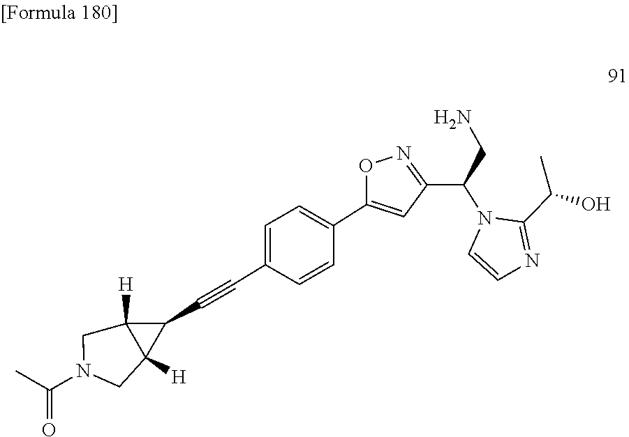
C1(C(C)O)=NC=CN1C(C1=NOC(C2=CC=C(C#CC3C4([H])C3([H])CN(C(C)=O)C4)C=C2)=C1)CN
